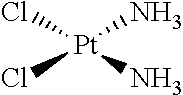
Cl[Pt](N)(N)Cl
